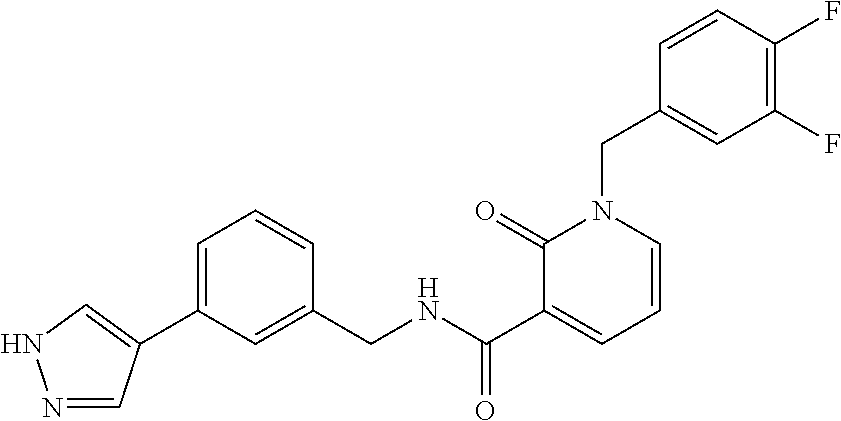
C1(C2=CNN=C2)=CC=CC(CNC(C2=CC=CN(CC3=CC(F)=C(F)C=C3)C2=O)=O)=C1
